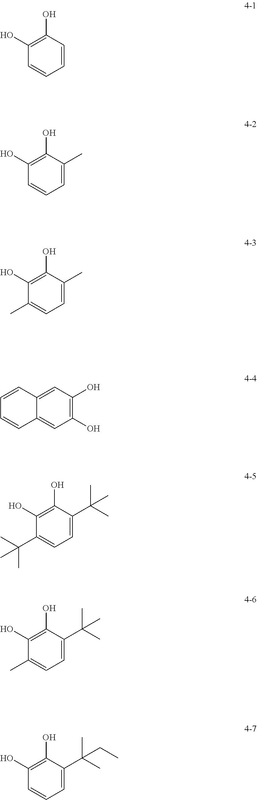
C1(O)=C(O)C=CC=C1.C1(O)=C(O)C=CC=C1C.C1(O)=C(O)C(C)=CC=C1C.C1=CC=CC2=CC(O)=C(O)C=C12.C1(O)=C(O)C(C(C)(C)C)=CC=C1C(C)(C)C.C1(O)=C(O)C(C)=CC=C1C(C)(C)C.C1(O)=C(O)C=CC=C1C(C)(C)CC
